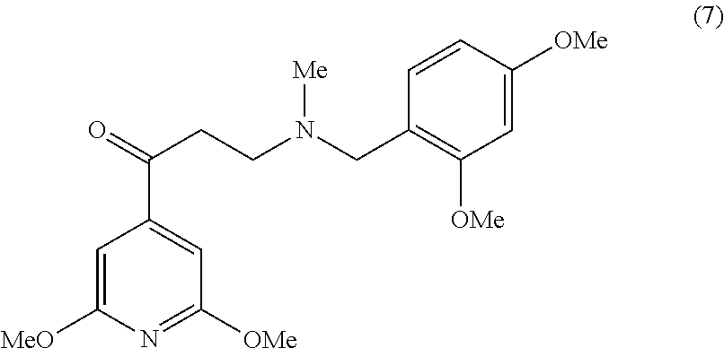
C1=C([MeO])N=C([OMe])C=C1C(=O)CCN(CC1=C([OMe])C=C([OMe])C=C1)[Me]
